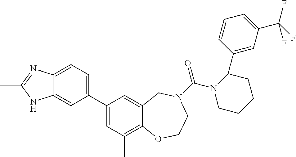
C12=CC=C(C3=CC(C)=C4C(=C3)CN(C(=O)N3CCCCC3C3=CC(C(F)(F)F)=CC=C3)CCO4)C=C1NC(C)=N2
